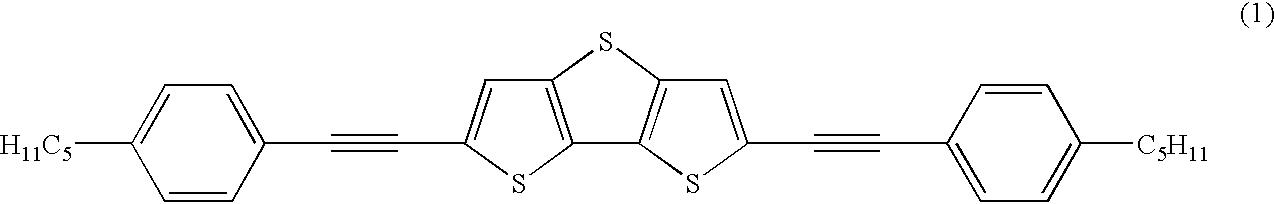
C12=C(SC3=C1SC(C#CC1=CC=C([C5H11])C=C1)=C3)C=C(C#CC1=CC=C([H11C5])C=C1)S2
